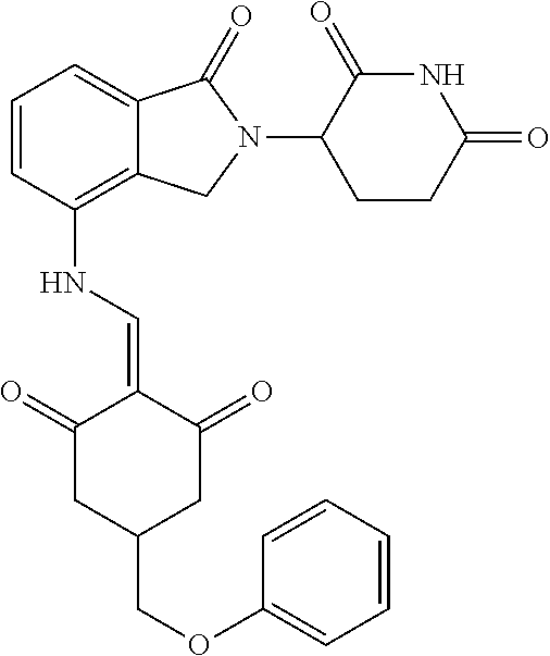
C1=CC(NC=C2C(=O)CC(COC3=CC=CC=C3)CC2=O)=C2C(=C1)C(=O)N(C1CCC(=O)NC1=O)C2
